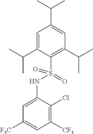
C1=C(C(C)C)C(S(=O)(NC2=CC([F3C])=CC([CF3])=C2Cl)=O)=C(C(C)C)C=C1C(C)C
